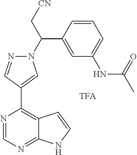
C1(C(N2N=CC(C3=C4C(=NC=N3)NC=C4)=C2)C[CN])=CC(NC(C)=O)=CC=C1
